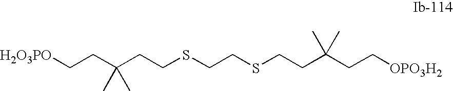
[OPO3H2]CCC(CCSCCSCCC(CC[OPO3H2])(C)C)(C)C
